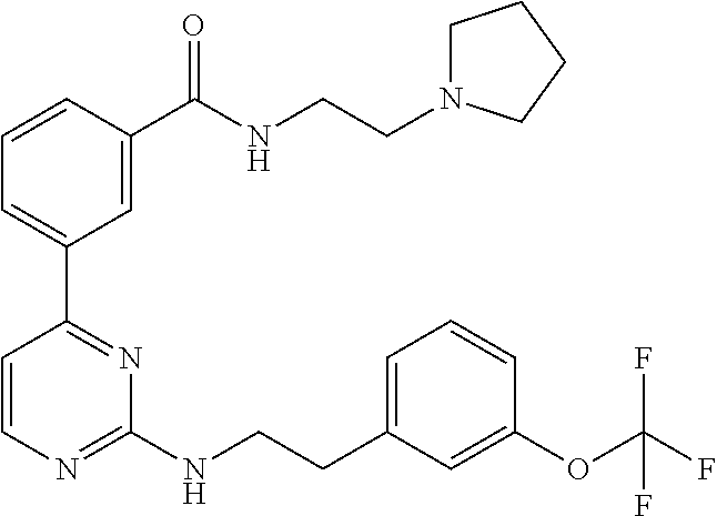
C1=CC(C(NCCN2CCCC2)=O)=CC(C2=NC(NCCC3=CC=CC(OC(F)(F)F)=C3)=NC=C2)=C1
